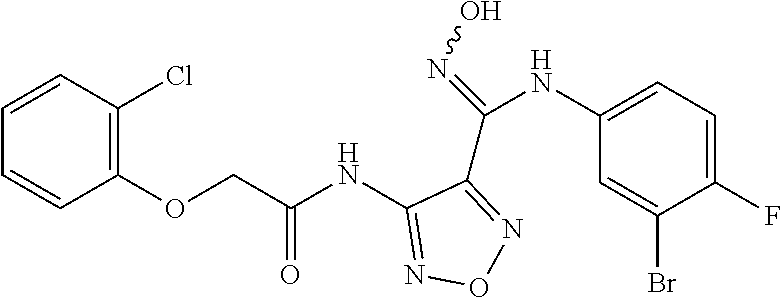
C1(NC(COC2=C(Cl)C=CC=C2)=O)=NON=C1C(=NO)NC1=CC=C(F)C(Br)=C1
